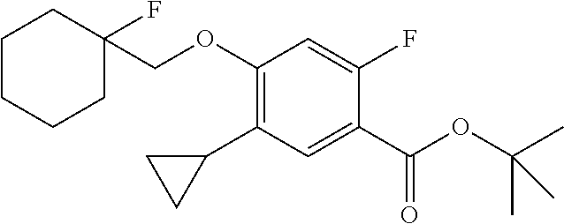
C1(OCC2(F)CCCCC2)=C(C2CC2)C=C(C(OC(C)(C)C)=O)C(F)=C1
